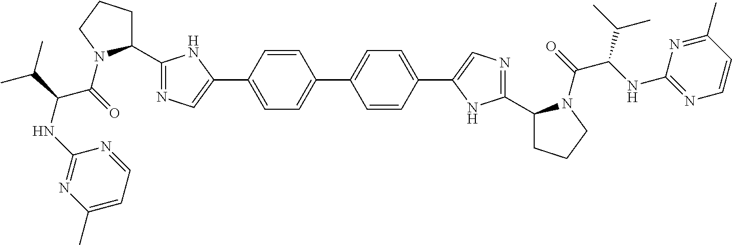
C1(C2=CC=C(C3=CN=C(C4CCCN4C(=O)C(NC4=NC=CC(C)=N4)C(C)C)N3)C=C2)=CC=C(C2=CN=C(C3CCCN3C(C(NC3=NC(C)=CC=N3)C(C)C)=O)N2)C=C1
